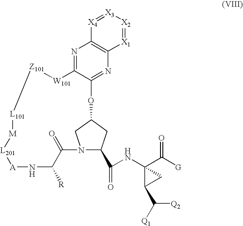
N1=C2C(=NC3=C1[X4]=[X3][X2]=[X1]3)OC1CN(C(C(=O)NC3(C([G])=O)C(C([Q1])[Q2])C3)C1)C(=O)C([R])N[A][L201][M][L101][Z101][W101]2
